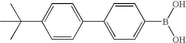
C1=CC(C2=CC=C(B(O)O)C=C2)=CC=C1C(C)(C)C
